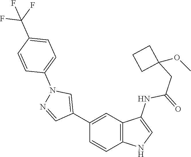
C1(C2=CN(C3=CC=C(C(F)(F)F)C=C3)N=C2)=CC2=C(C=C1)NC=C2NC(=O)CC1(OC)CCC1
